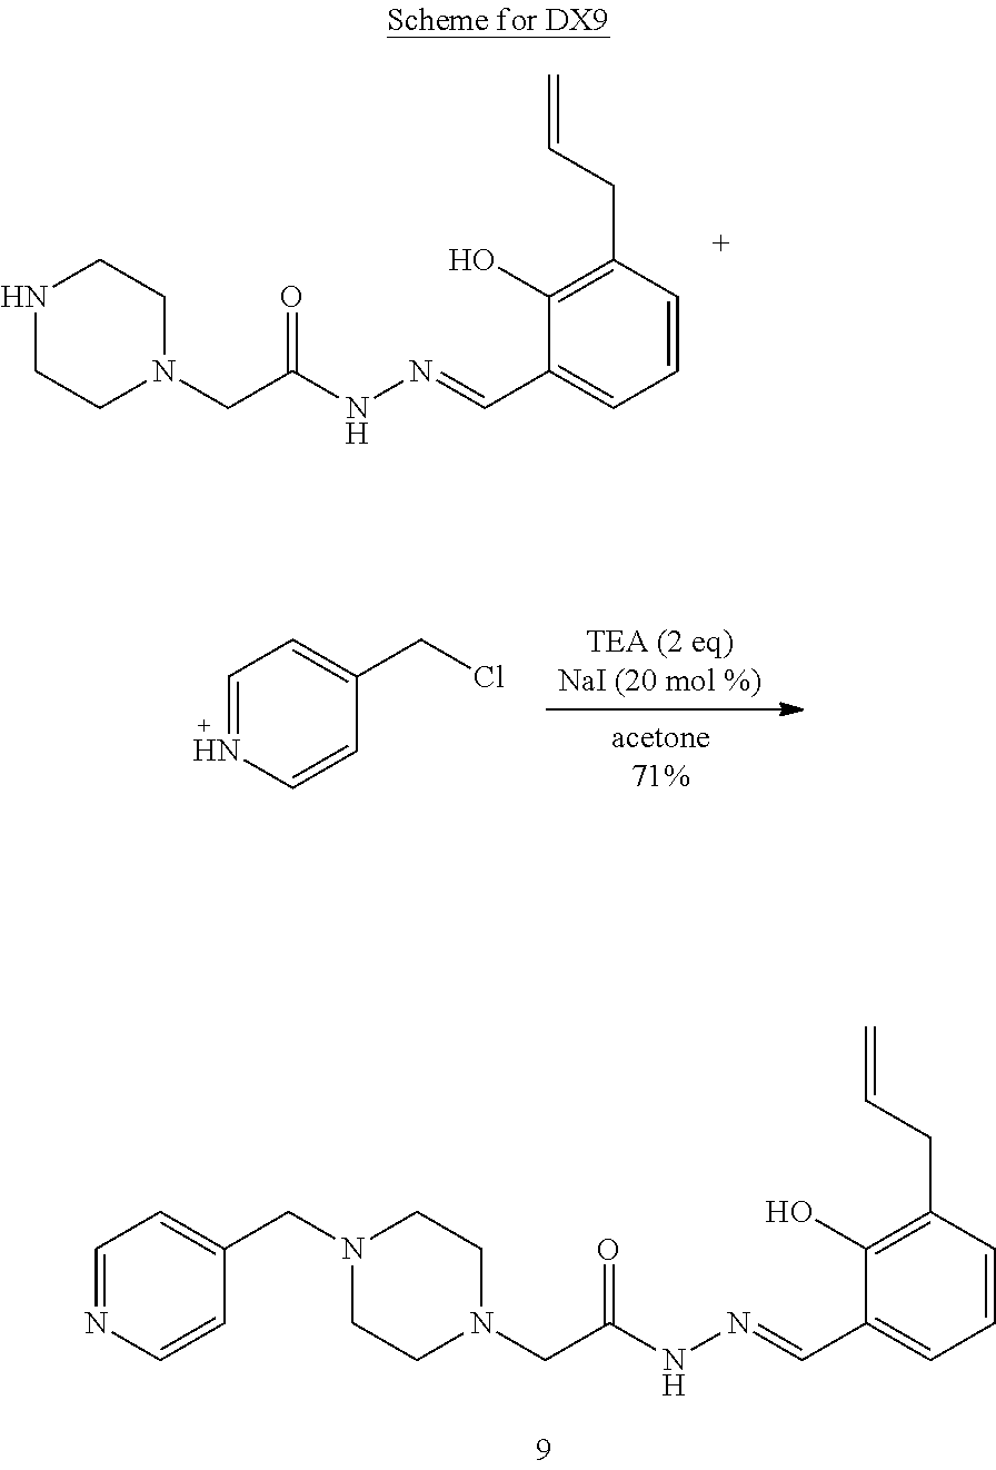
C1CN(CC(NN=CC2=CC=CC(CC=C)=C2O)=O)CCN1CC1=CC=NC=C1.C1=NC=CC(CCl)=C1.C1CN(CC(NN=CC2=CC=CC(CC=C)=C2O)=O)CCN1
